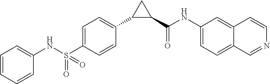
C1(NS(C2=CC=C(C3C(C(NC4=CC=C5C(=C4)C=CN=C5)=O)C3)C=C2)(=O)=O)=CC=CC=C1
